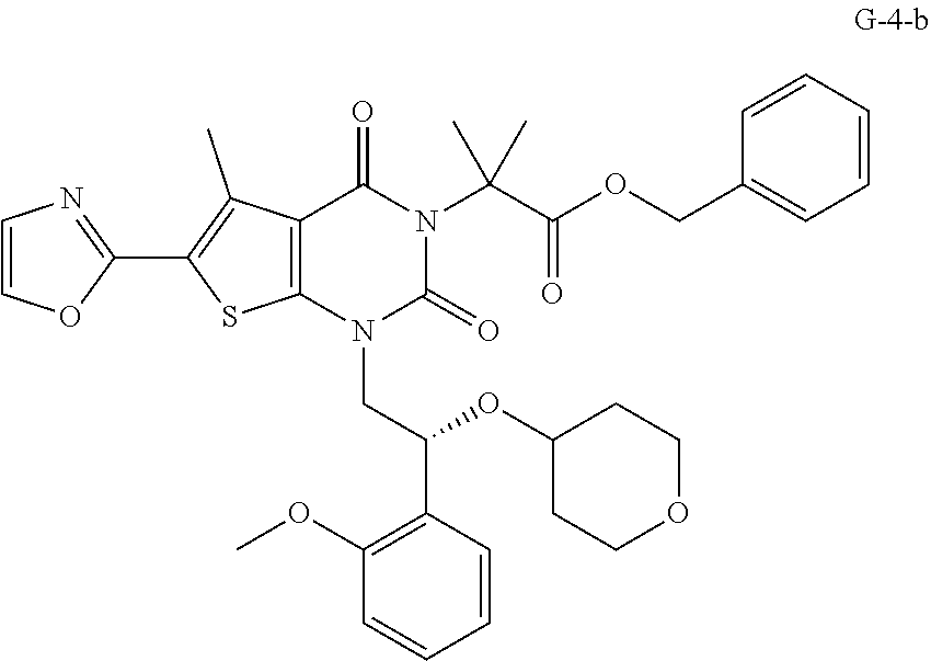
O1C(C2=C(C)C3=C(S2)N(CC(OC2CCOCC2)C2=C(OC)C=CC=C2)C(=O)N(C(C(=O)OCC2=CC=CC=C2)(C)C)C3=O)=NC=C1
